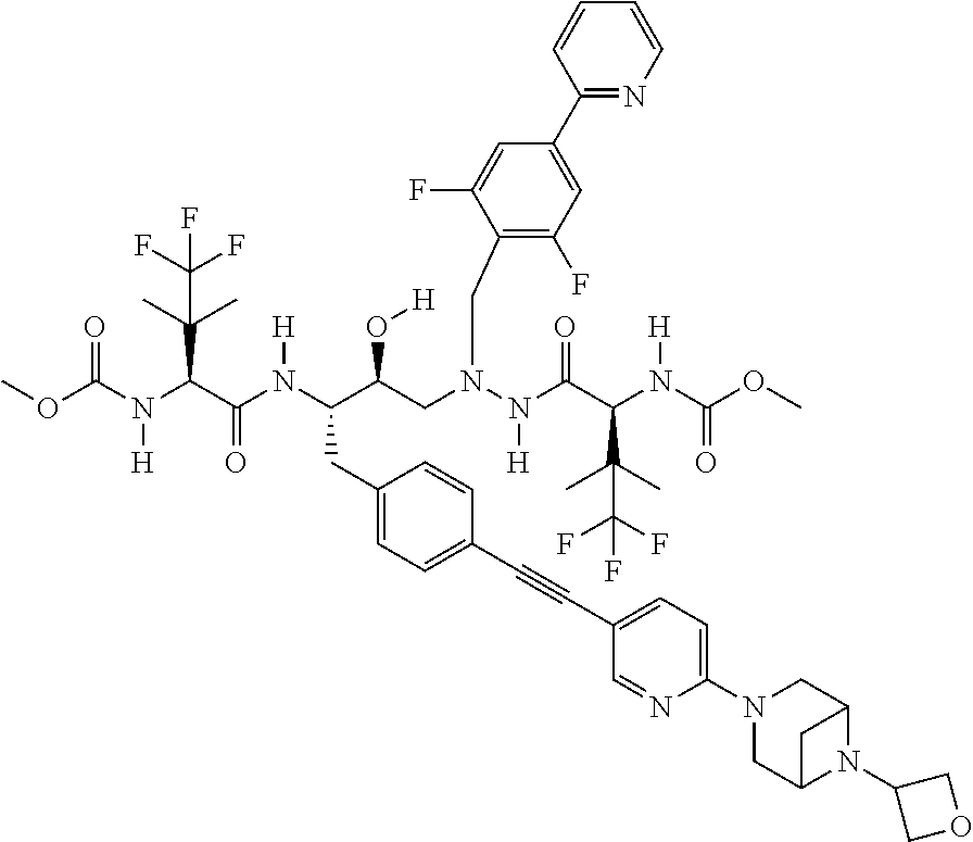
COC(N(C(C(N(C(C(CN(N(C(C(N(C(OC)=O)[H])C(C)(C)C(F)(F)F)=O)[H])CC1=C(F)C=C(C2=NC=CC=C2)C=C1F)O[H])CC1=CC=C(C#CC2=CC=C(N3CC4N(C5COC5)C(C3)C4)N=C2)C=C1)[H])=O)C(C)(C)C(F)(F)F)[H])=O
